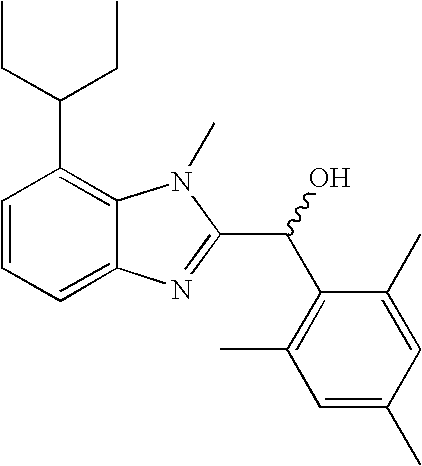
C1=CC=C2C(=C1C(CC)CC)N(C)C(C(C1=C(C)C=C(C)C=C1C)O)=N2
